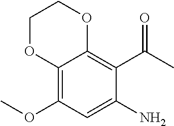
C12=C(OC)C=C(N)C(C(C)=O)=C1OCCO2
